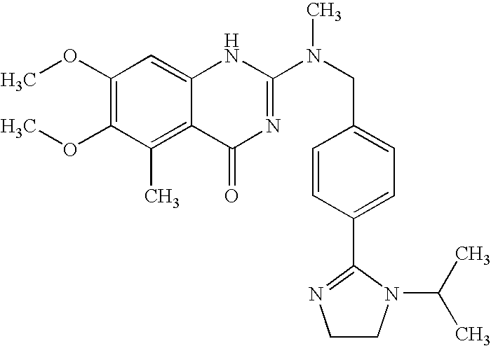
C1(OC)=C(OC)C(C)=C2C(=C1)NC(N(CC1=CC=C(C3=NCCN3C(C)C)C=C1)C)=NC2=O
